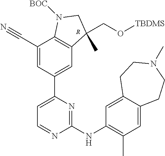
C1=C(C2=CC3=C(C(C#N)=C2)N([BOC])CC3(CO[TBDMS])C)N=C(NC2=C(C)C=C3C(=C2)CCN(C)CC3)N=C1.[R]
